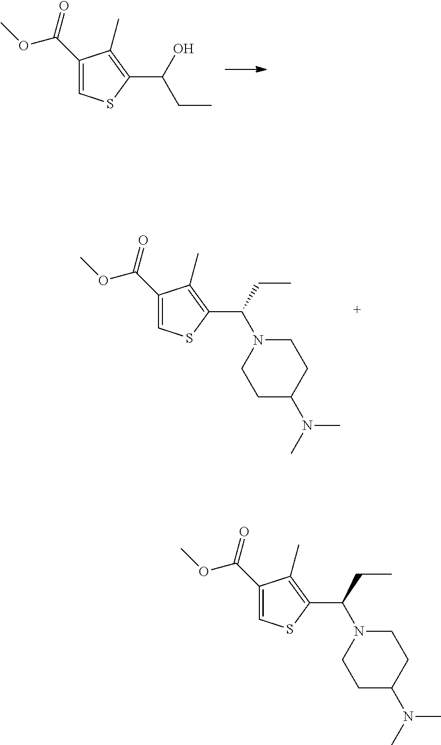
C1(C(OC)=O)=CSC(C(CC)O)=C1C.C1(C(OC)=O)=CSC(C(N2CCC(N(C)C)CC2)CC)=C1C.C1(C(OC)=O)=CSC(C(N2CCC(N(C)C)CC2)CC)=C1C
